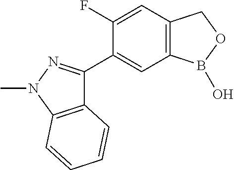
C12=C(B(O)OC1)C=C(C1=NN(C)C3=C1C=CC=C3)C(F)=C2
